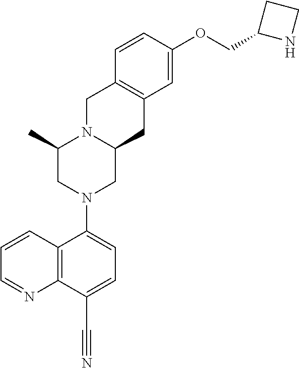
C(#N)C1=CC=C(N2CC3N(CC4=C(C3)C=C(OCC3NCC3)C=C4)C(C)C2)C2=C1N=CC=C2
